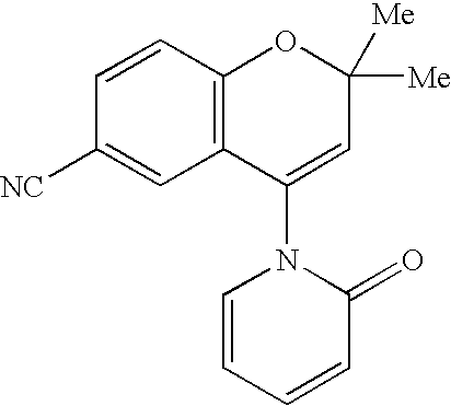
C1([NC])=CC2=C(C=C1)OC([Me])([Me])C=C2N1C(=O)C=CC=C1
